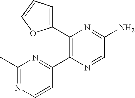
C1(C2=CC=CO2)=C(C2=NC(C)=NC=C2)N=CC(N)=N1
